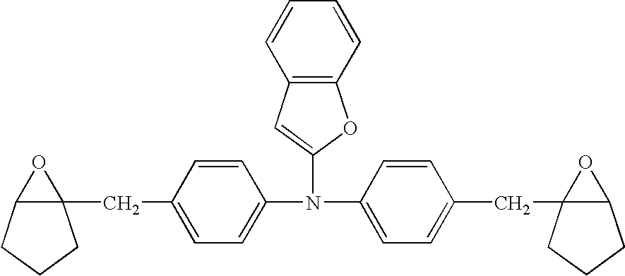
C12(CC3=CC=C(N(C4=CC=C(CC56C(CCC5)O6)C=C4)C4=CC5=C(O4)C=CC=C5)C=C3)C(CCC1)O2
